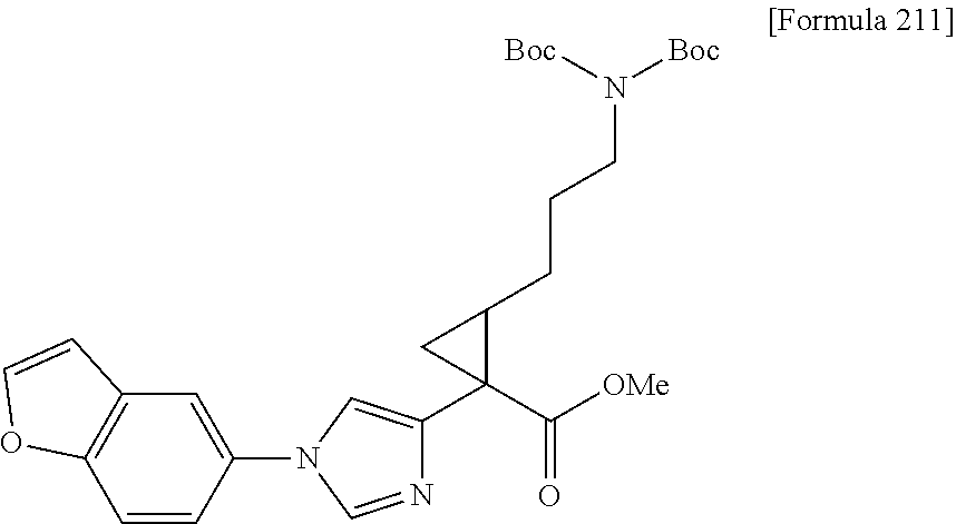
C1(N2C=NC(C3(C([OMe])=O)C(CCCN([Boc])[Boc])C3)=C2)=CC2=C(C=C1)OC=C2
